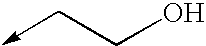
OCC->C
